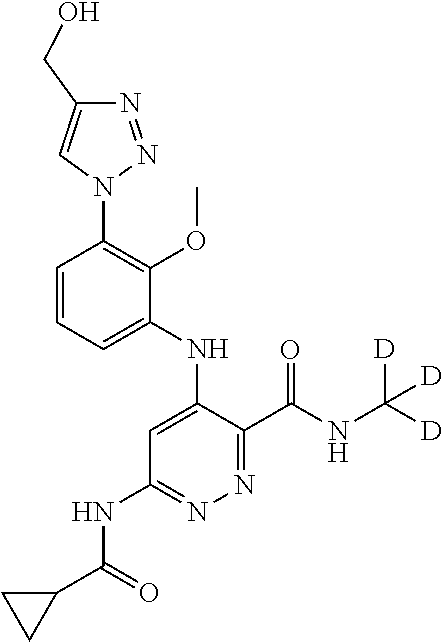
C1=CC=C(NC2=CC(NC(C3CC3)=O)=NN=C2C(NC([D])([D])[D])=O)C(OC)=C1N1N=NC(CO)=C1
